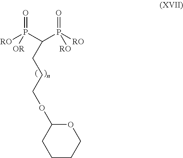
O=P(C(P([RO])(=O)[RO])CCCOC1CCCCO1)([RO])[OR]
